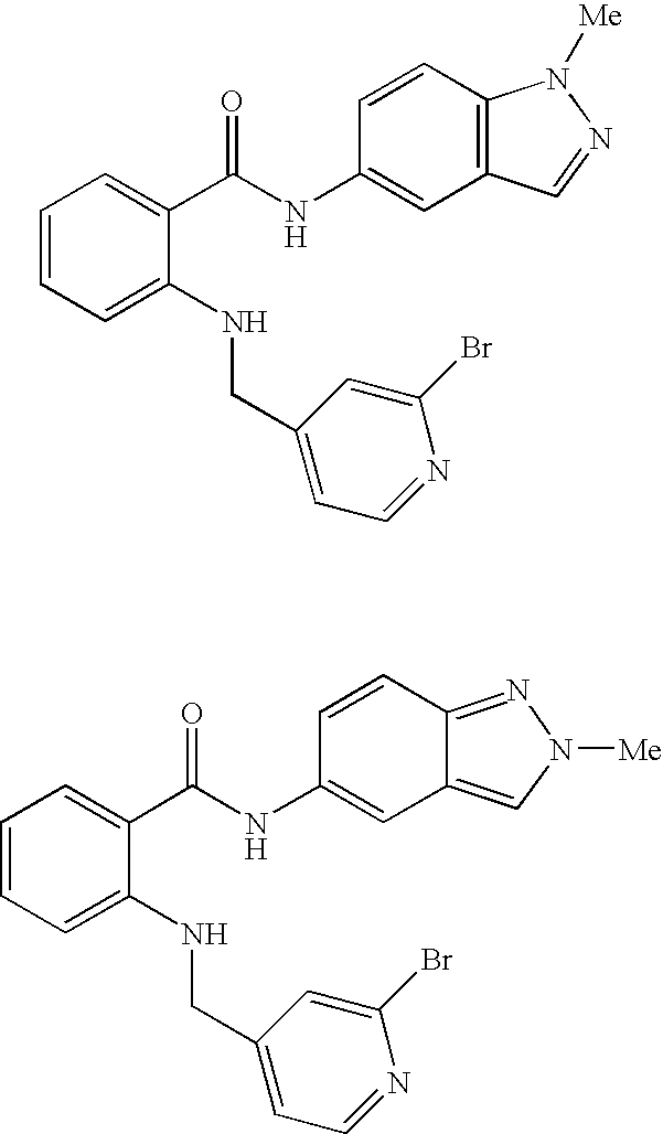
C1=CC=C(NCC2=CC=NC(Br)=C2)C(C(NC2=CC3=CN([Me])N=C3C=C2)=O)=C1.C1=CC=C(NCC2=CC=NC(Br)=C2)C(C(NC2=CC3=C(C=C2)N([Me])N=C3)=O)=C1
